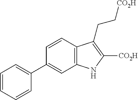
C1=CC2=C(C=C1C1=CC=CC=C1)NC([CO2H])=C2CC[CO2H]
